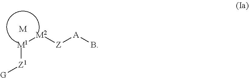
[M2]([Z][A]B)[M1][Z1][G].[M]
